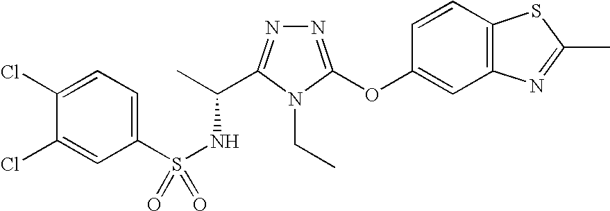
N1=C(OC2=CC3=C(C=C2)SC(C)=N3)N(CC)C(C(C)NS(=O)(C2=CC=C(Cl)C(Cl)=C2)=O)=N1
